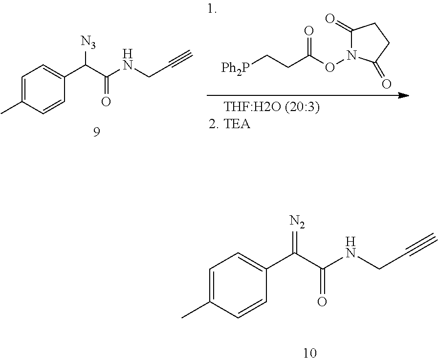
C1=C(C)C=CC(C(C(NCC#C)=O)=[N2])=C1.[Ph2P]CCC(ON1C(=O)CCC1=O)=O.C1=C(C)C=CC(C(C(NCC#C)=O)[N3])=C1
